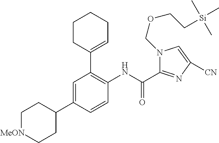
C1(C2=CCCCC2)=C(NC(C2=NC([CN])=CN2COCC[Si](C)(C)C)=O)C=CC(C2CC[MeON]CC2)=C1
